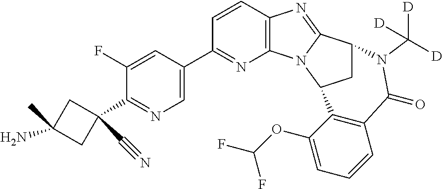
C1(F)=CC(C2=NC3=C(C=C2)N=C2N3C3CC2N(C([D])([D])[D])C(=O)C2=C3C(OC(F)F)=CC=C2)=CN=C1C1(C#N)CC(N)(C)C1
